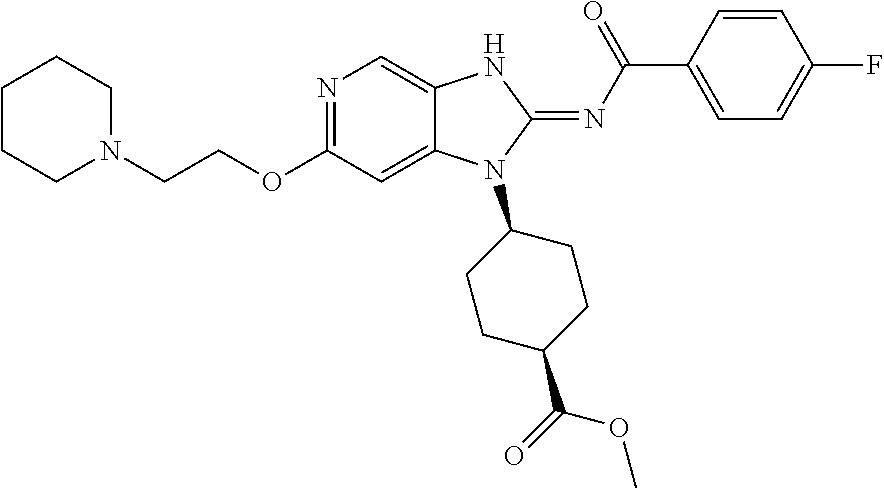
N1(CCOC2=NC=C3C(=C2)N(C2CCC(C(OC)=O)CC2)C(=NC(C2=CC=C(F)C=C2)=O)N3)CCCCC1
